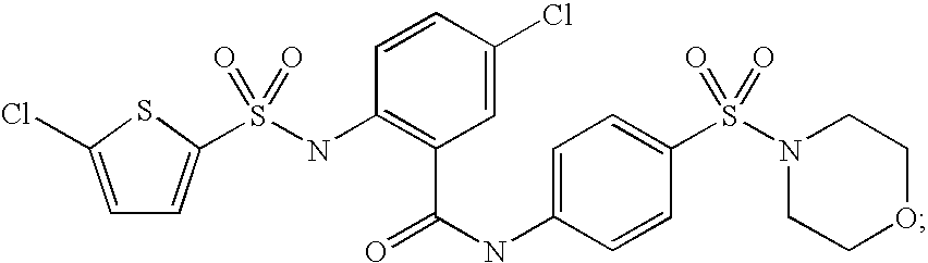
C1=C(Cl)SC(S(NC2=C(C(NC3=CC=C(S(=O)(=O)N4CCOCC4)C=C3)=O)C=C(Cl)C=C2)(=O)=O)=C1
